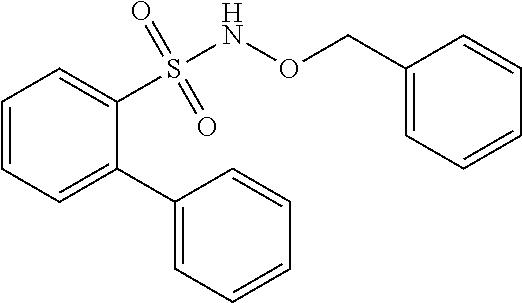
C1=CC=C(C2=CC=CC=C2)C(S(=O)(=O)NOCC2=CC=CC=C2)=C1
